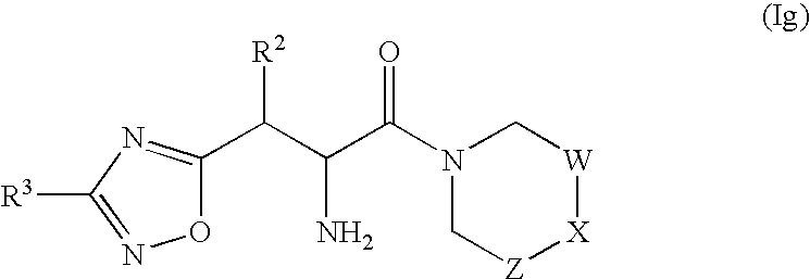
O1C(C(C(C(N2C[Z][X][W]C2)=O)N)[R2])=NC([R3])=N1
